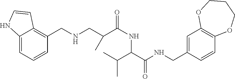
N(C(=O)C(CNCC1=C2C(=CC=C1)NC=C2)C)C(C(C)C)C(NCC1=CC2=C(C=C1)OCCCO2)=O
